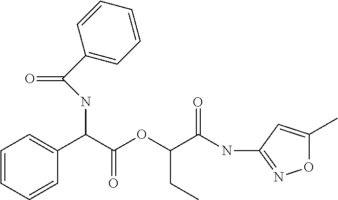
C(C(OC(C(NC1=NOC(C)=C1)=O)CC)=O)(C1=CC=CC=C1)NC(=O)C1=CC=CC=C1
